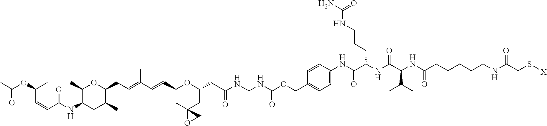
C1(C)C(NC(=O)C=CC(C)OC(=O)C)CC(C)C(CC=C(C)C=CC2OC(CC(NCNC(=O)OCC3=CC=C(NC(C(NC(C(NC(CCCCCNC(CS[X])=O)=O)C(C)C)=O)CCCNC(N)=O)=O)C=C3)=O)CC3(OC3)C2)O1
